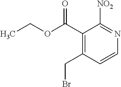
C1(C(OCC)=O)=C(CBr)C=CN=C1[NO2]
